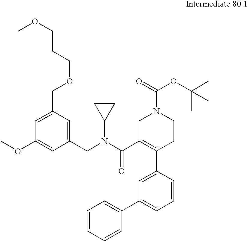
C1(CN(C(C2=C(C3=CC(C4=CC=CC=C4)=CC=C3)CCN(C(=O)OC(C)(C)C)C2)=O)C2CC2)=CC(COCCCOC)=CC(OC)=C1
